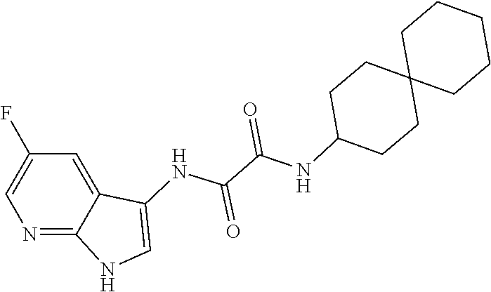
C12=NC=C(F)C=C1C(NC(C(=O)NC1CCC3(CCCCC3)CC1)=O)=CN2
